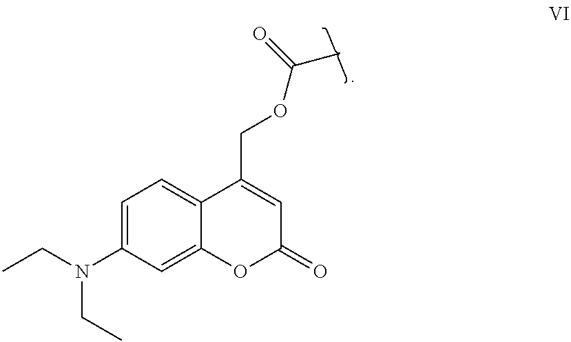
C1=C(N(CC)CC)C=C2C(=C1)C(COC(C)=O)=CC(=O)O2
